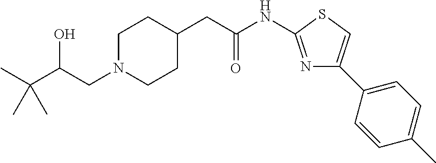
C(C(CN1CCC(CC(NC2=NC(C3=CC=C(C)C=C3)=CS2)=O)CC1)O)(C)(C)C
